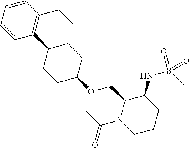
C1=CC=CC(C2CCC(OCC3N(C(C)=O)CCCC3NS(C)(=O)=O)CC2)=C1CC
